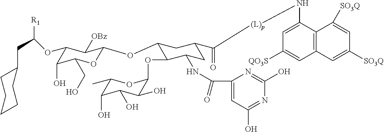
C1(OC(CC2CCCCC2)[R1])C(O)C(CO)OC(OC2C(OC3C(O)C(O)C(O)C(C)O3)C(NC(C3=CC(O)=NC(O)=N3)=O)CC(C([(L)p]NC3=CC([QO3S])=CC4=C3C([SO3Q])=CC([SO3Q])=C4)=O)C2)C1[OBz]
